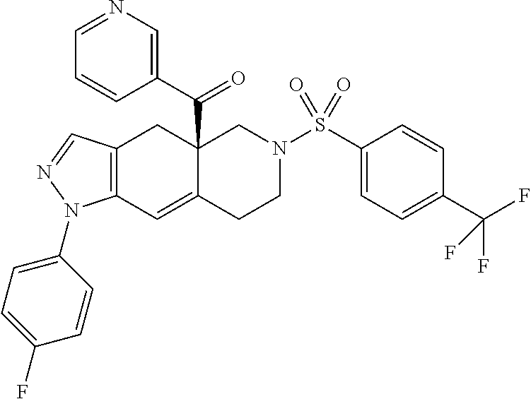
C12=C(C=C3C(C(C4=CN=CC=C4)=O)(C1)CN(S(C1=CC=C(C(F)(F)F)C=C1)(=O)=O)CC3)N(C1=CC=C(F)C=C1)N=C2
